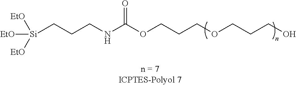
N(CCC[Si]([EtO])([EtO])[EtO])C(OCCCOCCCO)=O
